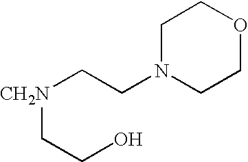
C1N(CC[CH2N]CCO)CCOC1
